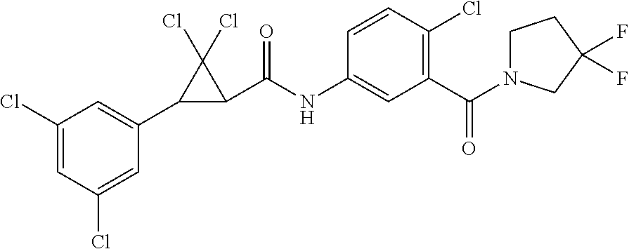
C1(Cl)=CC(Cl)=CC(C2C(C(NC3=CC(C(=O)N4CCC(F)(F)C4)=C(Cl)C=C3)=O)C2(Cl)Cl)=C1
